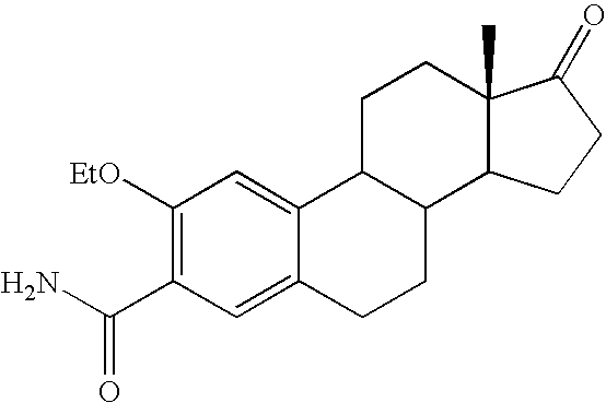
C1([EtO])=C(C(N)=O)C=C2C(=C1)C1C(CC2)C2C(C)(CC1)C(=O)CC2
